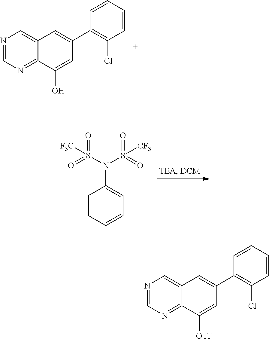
C1=CC=CC=C1N(S(=O)(=O)[CF3])S(=O)(=O)[F3C].N1=CN=C2C(=C1)C=C(C1=C(Cl)C=CC=C1)C=C2O.N1=CN=C2C(=C1)C=C(C1=C(Cl)C=CC=C1)C=C2[OTf]
